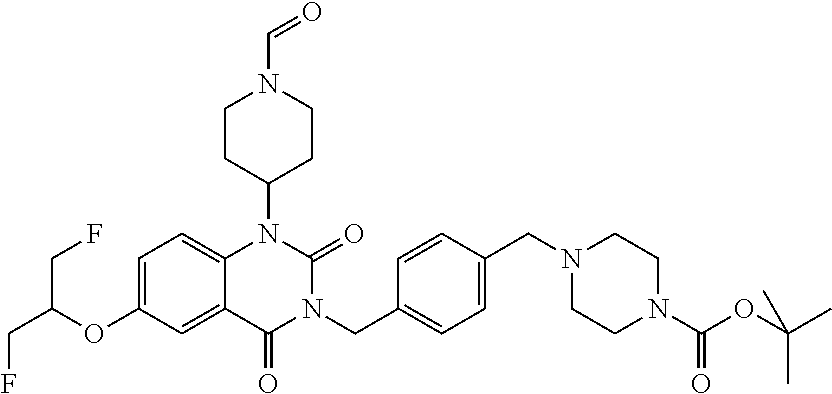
C12=CC=C(OC(CF)CF)C=C1C(=O)N(CC1=CC=C(CN3CCN(C(=O)OC(C)(C)C)CC3)C=C1)C(=O)N2C1CCN(C=O)CC1
